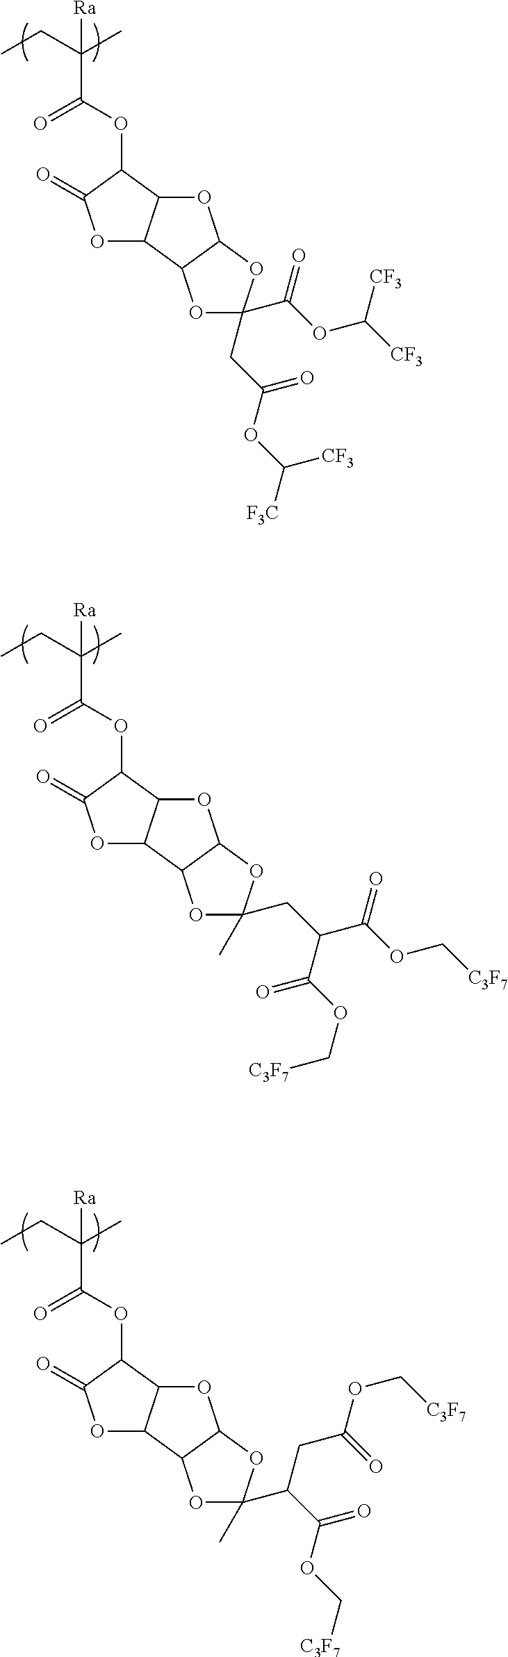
C(C(OC1C(=O)OC2C1OC1C2OC(C)(CC(C(OC[C3F7])=O)C(OC[C3F7])=O)O1)=O)(CC)(C)[Ra].C(C(OC1C(=O)OC2C1OC1C2OC(C)(C(C(=O)OC[C3F7])CC(OC[C3F7])=O)O1)=O)(CC)(C)[Ra].C(C(OC1C(=O)OC2C1OC1C2OC(CC(OC([F3C])[CF3])=O)(C(OC([CF3])[CF3])=O)O1)=O)(CC)(C)[Ra]
